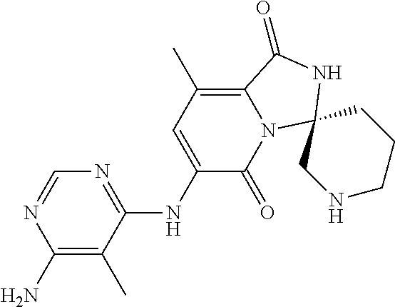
N1=C(NC2=CC(C)=C3N(C2=O)C2(NC3=O)CNCCC2)C(C)=C(N)N=C1
